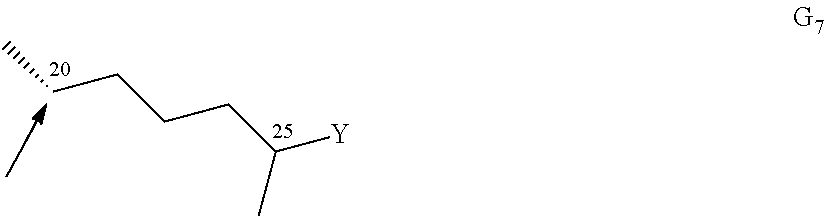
CCCCCC([Y])C
